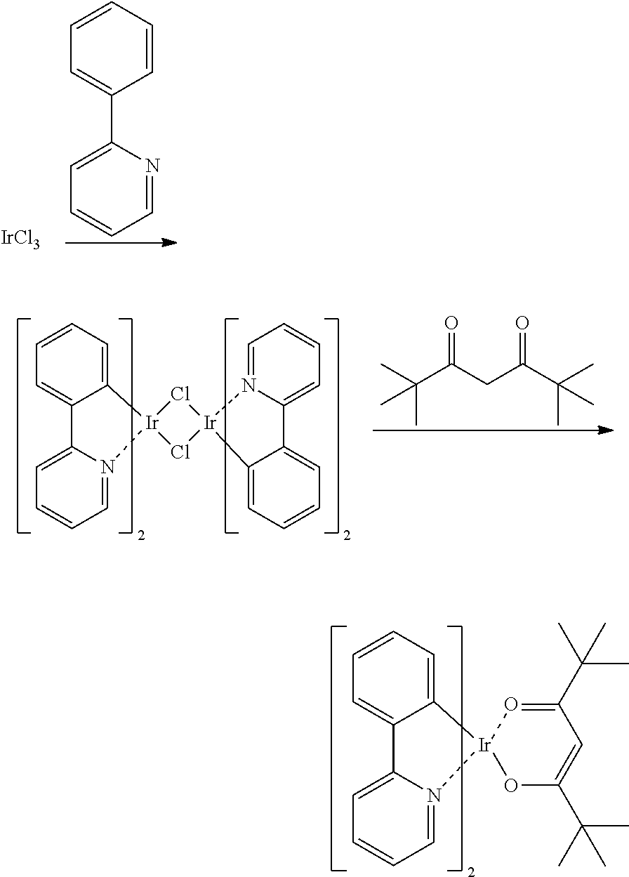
C1=N2C(=CC=C1)C1=CC=CC=C1[Ir]21OC(C(C)(C)C)=CC(C(C)(C)C)=O1.C1=NC(C2=CC=CC=C2)=CC=C1.[IrCl3].C1=N2C(=CC=C1)C1=CC=CC=C1[Ir]21Cl[Ir]2(C3=CC=CC=C3C3=CC=CC=N32)Cl1.O=C(CC(C(C)(C)C)=O)C(C)(C)C
